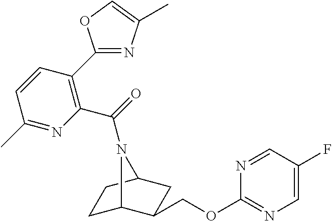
C1C2C(COC3=NC=C(F)C=N3)CC(C1)N2C(=O)C1=C(C2=NC(C)=CO2)C=CC(C)=N1
